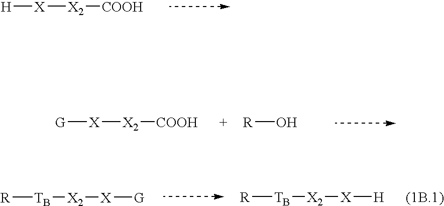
[X]([X2][COOH])[H].[G][X][X2][COOH].[R]O.[R][TB][X2][X][G].[R][TB][X2][X][H]
